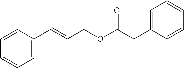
C1=CC=CC=C1C=CCOC(CC1=CC=CC=C1)=O
